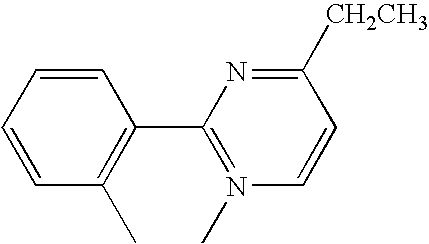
C1=CC=CC(C)=C1C1=N(C)C=CC([CH2CH3])=N1
